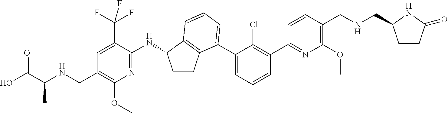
C(C1=C(OC)N=C(NC2CCC3=C2C=CC=C3C2=CC=CC(C3=NC(OC)=C(CNCC4CCC(=O)N4)C=C3)=C2Cl)C(C(F)(F)F)=C1)NC(C(O)=O)C
